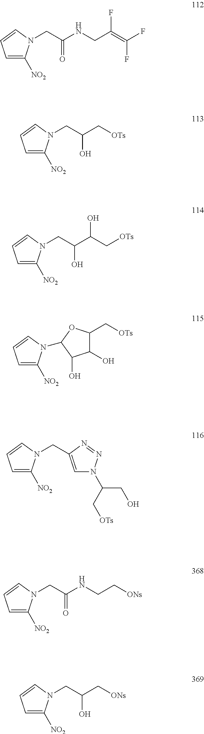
C1=C([NO2])N(CC(NCC(=C(F)F)F)=O)C=C1.C1=C([NO2])N(CC(C[OTs])O)C=C1.C1=C([NO2])N(CC(C(C[OTs])O)O)C=C1.C1=C([NO2])N(C2OC(C[OTs])C(O)C2O)C=C1.C1=C([NO2])N(CC2=CN(C(CO)C[OTs])N=N2)C=C1.C1=C([NO2])N(CC(NCC[ONs])=O)C=C1.C1=C([NO2])N(CC(C[ONs])O)C=C1
